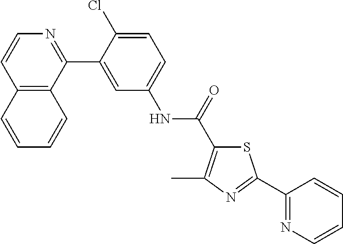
C12=C(C(C3=CC(NC(=O)C4=C(C)N=C(C5=NC=CC=C5)S4)=CC=C3Cl)=NC=C1)C=CC=C2
